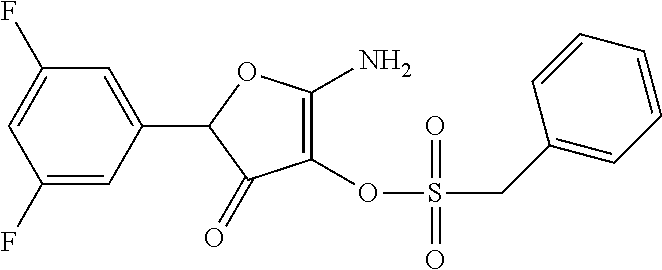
C1(OS(=O)(CC2=CC=CC=C2)=O)=C(N)OC(C2=CC(F)=CC(F)=C2)C1=O
